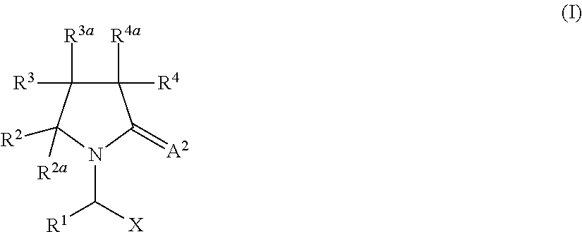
C1([R4])([R4a])C([R3])([R3a])C([R2])([R2a])N(C([X])[R1])C1=[A2]
